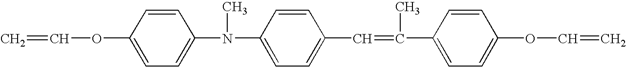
C=COC1=CC=C(N(C)C2=CC=C(C=C(C)C3=CC=C(OC=C)C=C3)C=C2)C=C1
